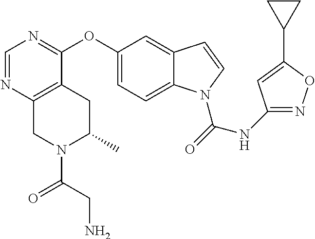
O(C1=CC=C2C(=C1)C=CN2C(=O)NC1=NOC(C2CC2)=C1)C1=NC=NC2=C1CC(C)N(C(=O)CN)C2
